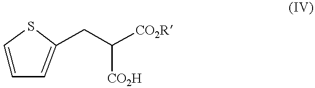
C1=CC=C(CC([CO2H])[CO2R])S1
